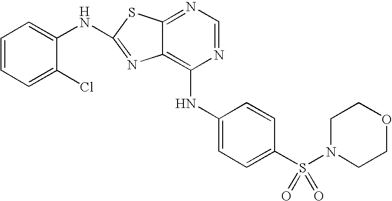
N1=CN=C2C(=C1NC1=CC=C(S(N3CCOCC3)(=O)=O)C=C1)N=C(NC1=CC=CC=C1Cl)S2
